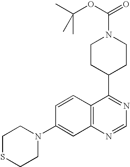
C12=C(N=CN=C1C1CCN(C(OC(C)(C)C)=O)CC1)C=C(N1CCSCC1)C=C2
